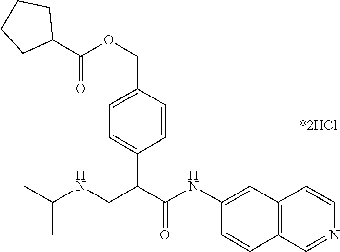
C12=C(C=NC=C1)C=CC(NC(C(CNC(C)C)C1=CC=C(COC(C3CCCC3)=O)C=C1)=O)=C2
